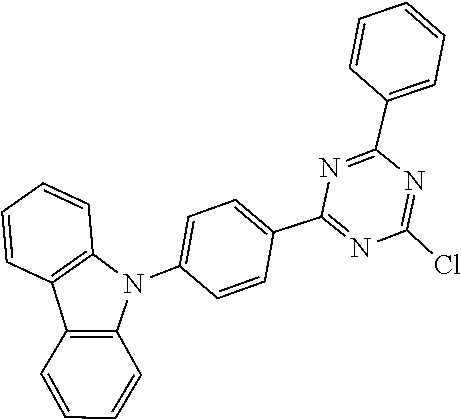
C1=CC=CC2=C1C1=C(N2C2=CC=C(C3=NC(Cl)=NC(C4=CC=CC=C4)=N3)C=C2)C=CC=C1
